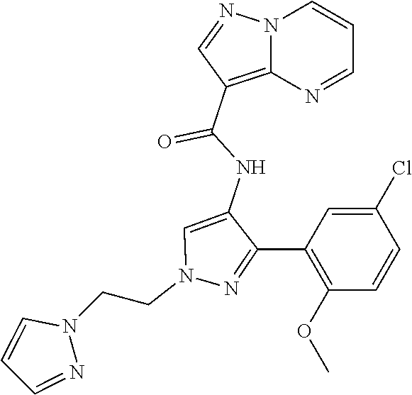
N12C(=C(C(NC3=CN(CCN4C=CC=N4)N=C3C3=C(OC)C=CC(Cl)=C3)=O)C=N1)N=CC=C2
